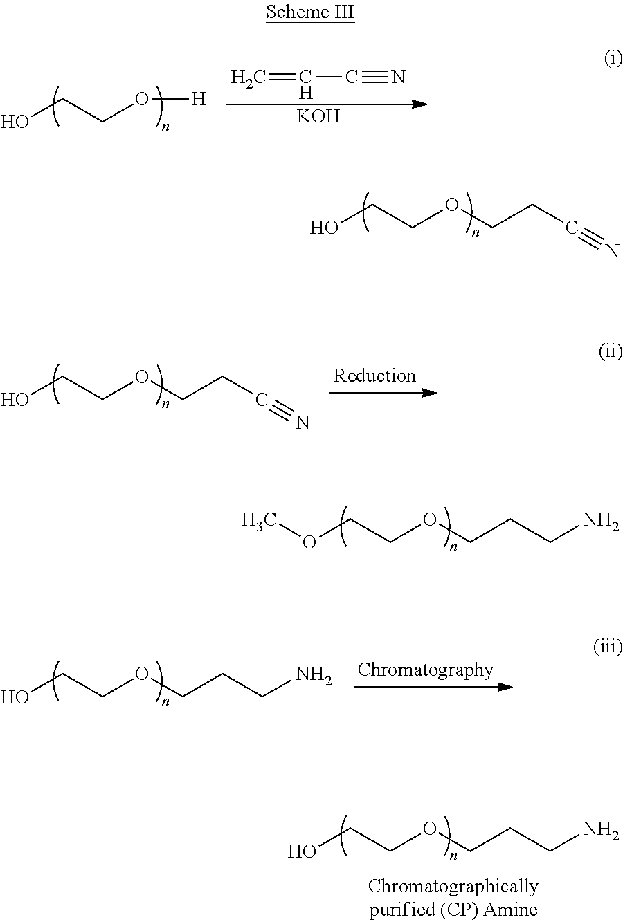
OCCOCCC#N.O(CCOCCCN)C.OCCO[H].C=CC#N.[KOH].OCCOCCC#N.OCCOCCCN.OCCOCCCN
